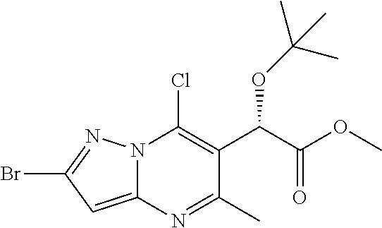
C12=CC(Br)=NN1C(Cl)=C(C(C(OC)=O)OC(C)(C)C)C(C)=N2
